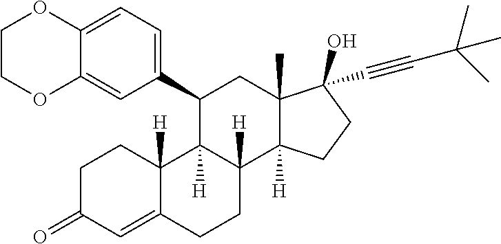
C1C(=O)C=C2C([H])(C1)C1([H])C([H])(CC2)C2([H])C(C)(CC1C1=CC=C3C(=C1)OCCO3)C(O)(C#CC(C)(C)C)CC2
